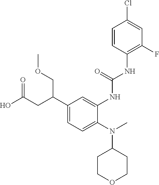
C1(C(CC(O)=O)COC)=CC=C(N(C)C2CCOCC2)C(NC(NC2=C(F)C=C(Cl)C=C2)=O)=C1
